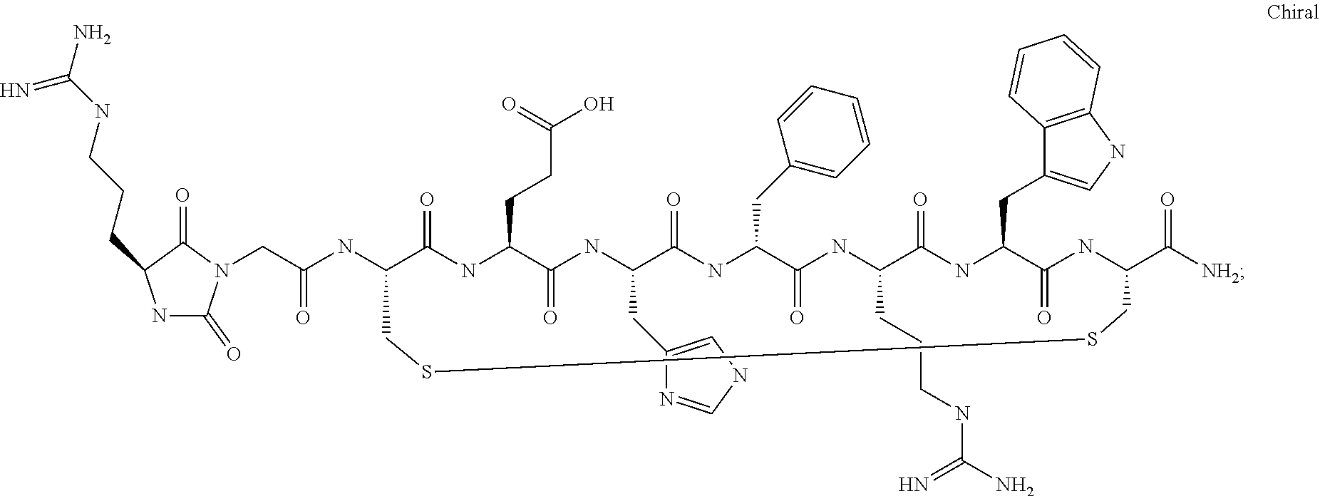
C(C(NC1C(=O)NC(CCC(=O)O)C(=O)NC(CC2=CNC=N2)C(=O)NC(CC2=CC=CC=C2)C(=O)NC(CCCNC(N)=N)C(=O)NC(CC2=CNC3=C2C=CC=C3)C(=O)NC(C([NH2])=O)CSSC1)=O)N1C(=O)NC(CCCNC(N)=N)C1=O
